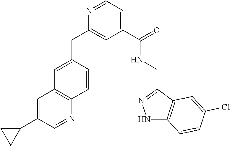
C1=C(C2CC2)C=NC2=C1C=C(CC1=CC(C(=O)NCC3=NNC4=C3C=C(Cl)C=C4)=CC=N1)C=C2
